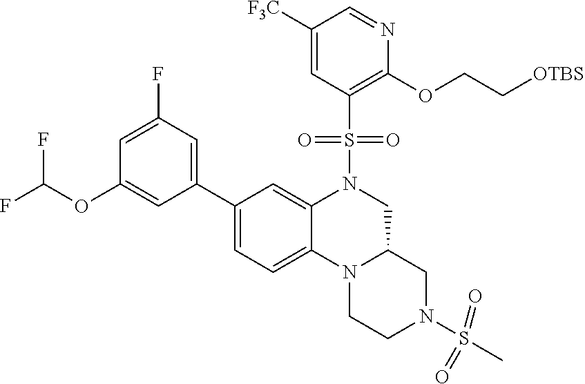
C1(C2=CC=C3C(=C2)N(S(C2=C(OCC[OTBS])N=CC([F3C])=C2)(=O)=O)CC2N3CCN(S(C)(=O)=O)C2)=CC(F)=CC(OC(F)F)=C1
